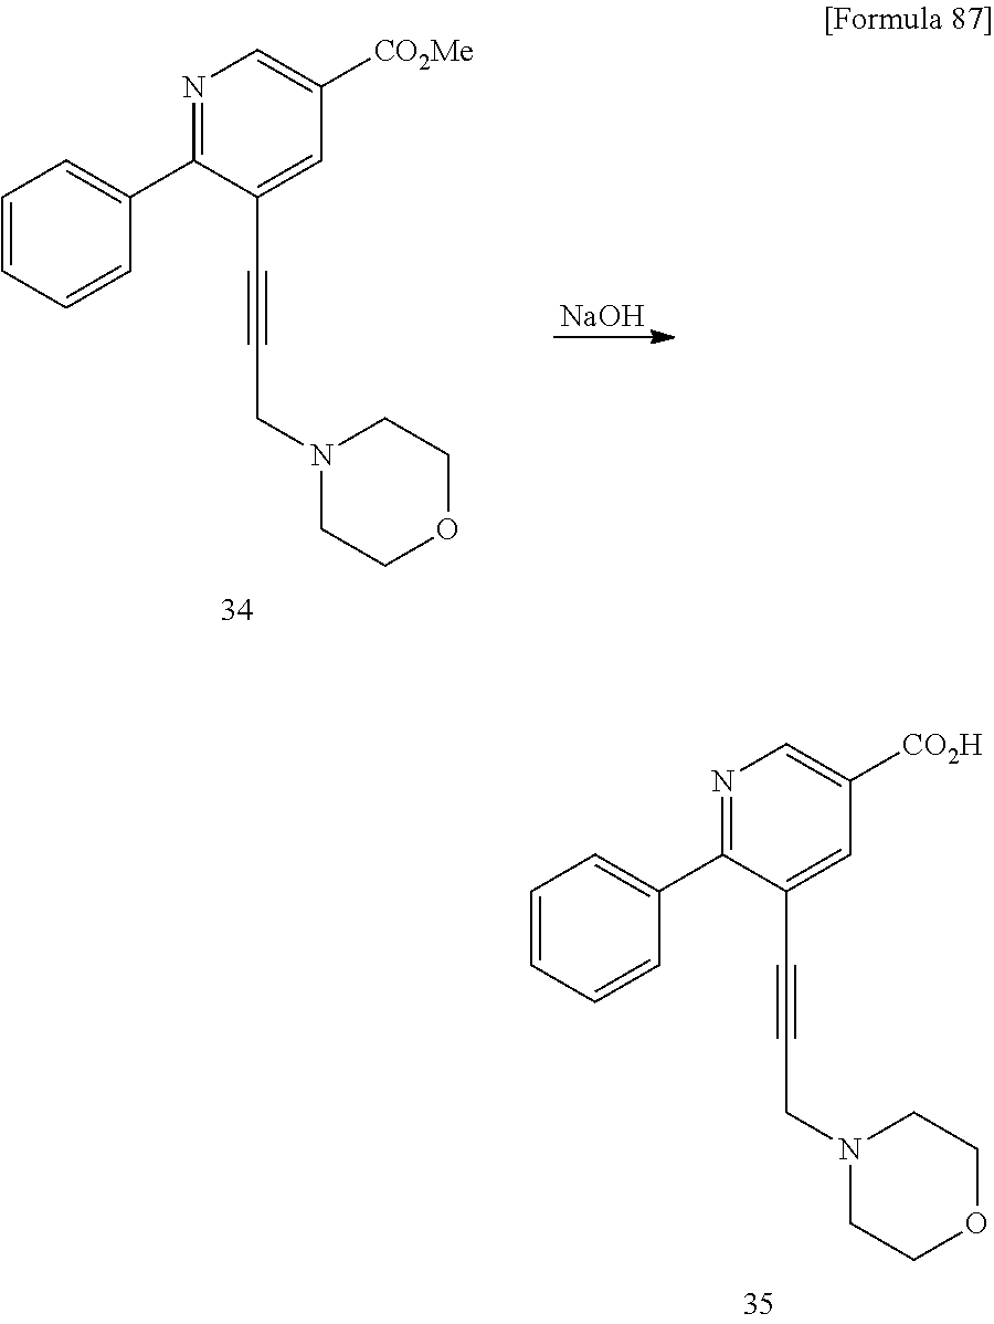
[NaOH].C1(C2=NC=C([CO2Me])C=C2C#CCN2CCOCC2)=CC=CC=C1.C1(C2=NC=C([CO2H])C=C2C#CCN2CCOCC2)=CC=CC=C1
